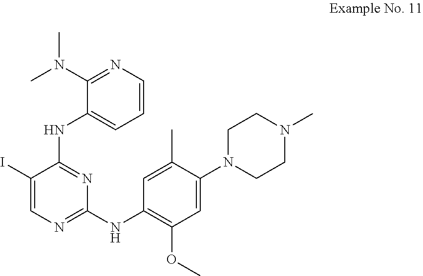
C1=CN=C(N(C)C)C(NC2=NC(NC3=C(OC)C=C(N4CCN(C)CC4)C(C)=C3)=NC=C2I)=C1
